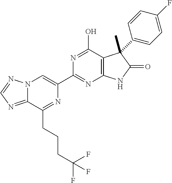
C12=NC=NN1C=C(C1=NC3=C(C(O)=N1)C(C)(C1=CC=C(F)C=C1)C(=O)N3)N=C2CCCC(F)(F)F
